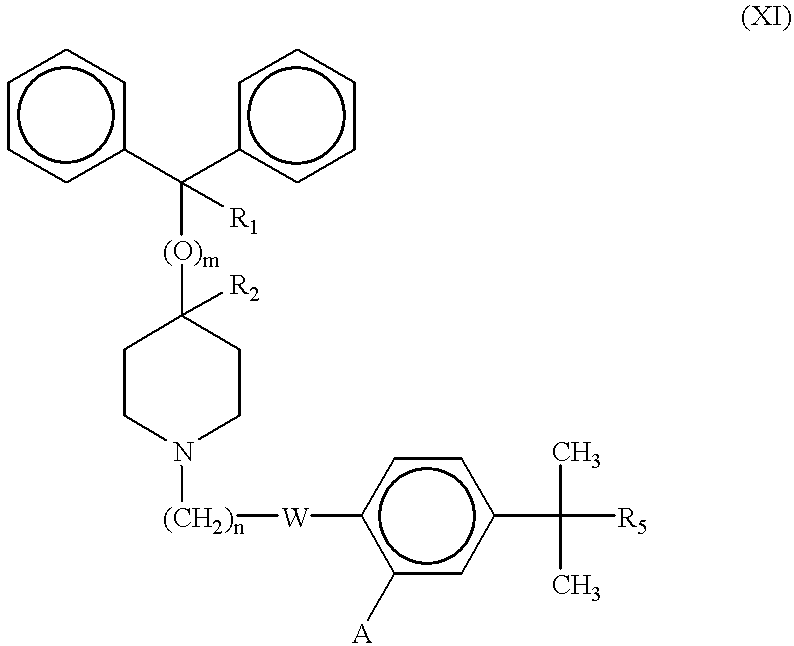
c1ccc(C(c2ccccc2)([(O)m]C2([R2])CCN([(CH2)n][W]c3c([A])cc(C([R5])(C)C)cc3)CC2)[R1])cc1
